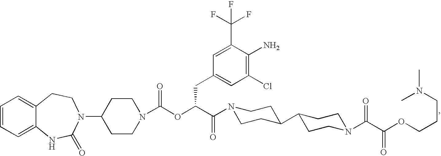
C1=CC=C2C(=C1)CCN(C1CCN(C(OC(C(=O)N3CCC(C4CCN(C(C(OCCCN(C)C)=O)=O)CC4)CC3)CC3=CC(Cl)=C(N)C(C(F)(F)F)=C3)=O)CC1)C(=O)N2
